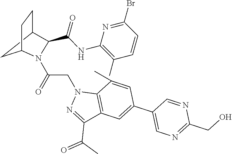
C1C2CCC1N(C(=O)CN1N=C(C(C)=O)C3=C1C(C)=CC(C1=CN=C(CO)N=C1)=C3)C2C(NC1=C(C)C=CC(Br)=N1)=O
